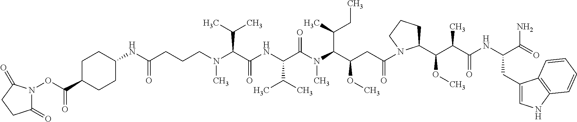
N(C)(C(C(NC(C(N(C(C(CC(N1C(C(C(C(NC(CC2=CNC3=C2C=CC=C3)C(=O)N)=O)C)OC)CCC1)=O)OC)C(C)CC)C)=O)C(C)C)=O)C(C)C)CCCC(NC1CCC(C(ON2C(=O)CCC2=O)=O)CC1)=O
